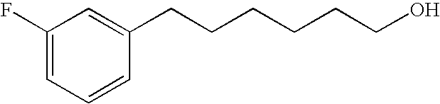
C1(F)=CC=CC(CCCCCCO)=C1
